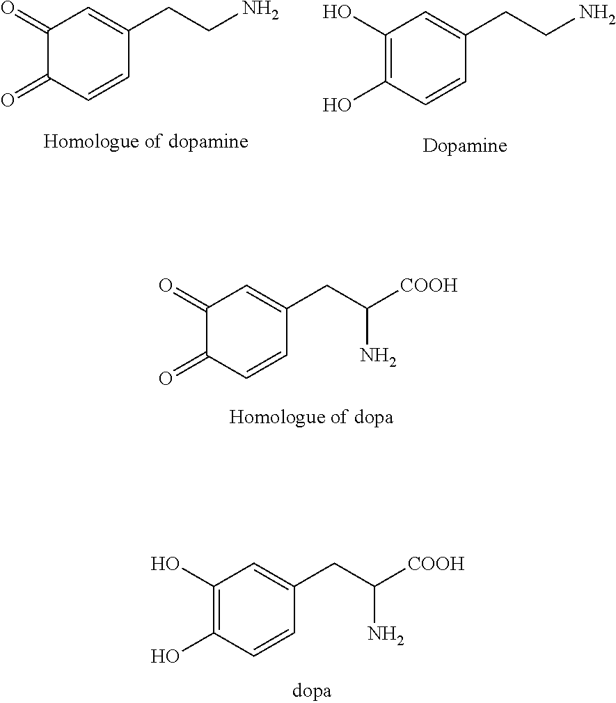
C1(=O)C(=O)C=CC(CC([COOH])N)=C1.C1(O)=C(O)C=CC(CC([COOH])N)=C1.C1(=O)C(=O)C=CC(CCN)=C1.C1(O)=C(O)C=CC(CCN)=C1
